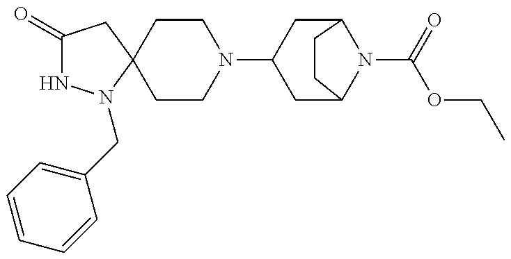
C1(=O)NN(CC2=CC=CC=C2)C2(C1)CCN(C1CC3N(C(=O)OCC)C(C1)CC3)CC2
